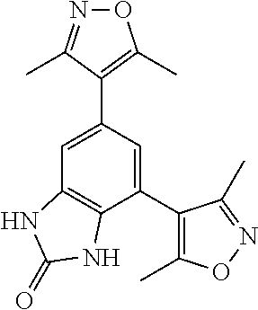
N1=C(C)C(C2=CC3=C(C(C4=C(C)ON=C4C)=C2)NC(=O)N3)=C(C)O1
